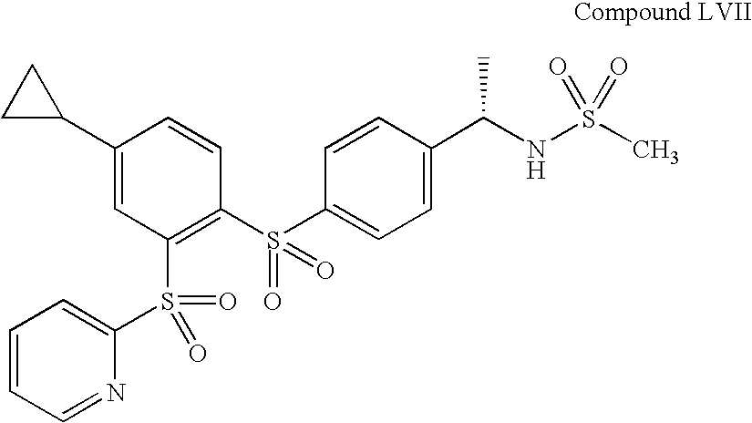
C1(C2CC2)=CC(S(=O)(C2=CC=CC=N2)=O)=C(S(C2=CC=C(C(NS(C)(=O)=O)C)C=C2)(=O)=O)C=C1
